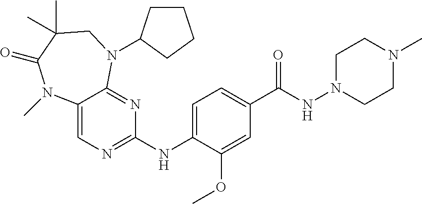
C12=CN=C(NC3=CC=C(C(NN4CCN(C)CC4)=O)C=C3OC)N=C1N(C1CCCC1)CC(C)(C)C(=O)N2C
